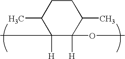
C1(C)C(C)([H])C(OC)([H])C(C)CC1
